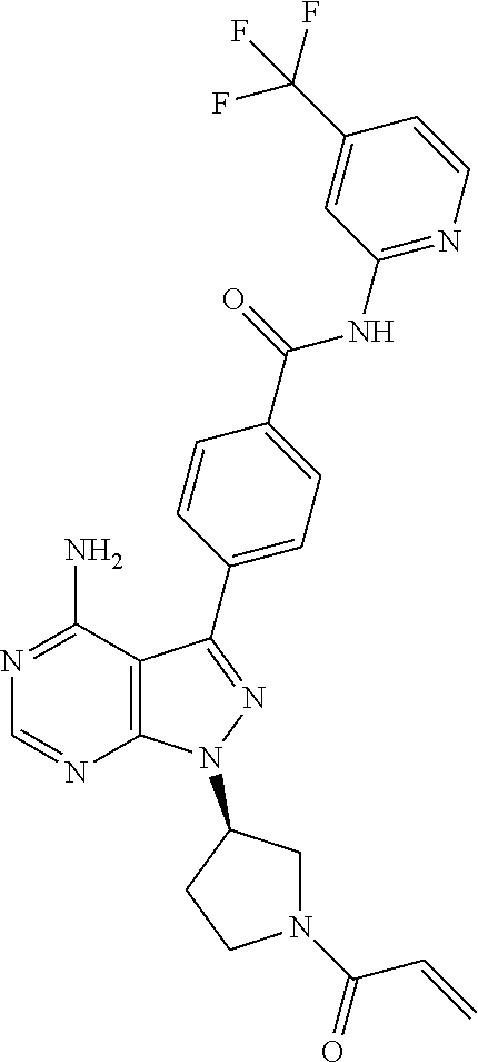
C1(C(F)(F)F)=CC(NC(=O)C2=CC=C(C3=NN(C4CN(C(C=C)=O)CC4)C4=C3C(N)=NC=N4)C=C2)=NC=C1
